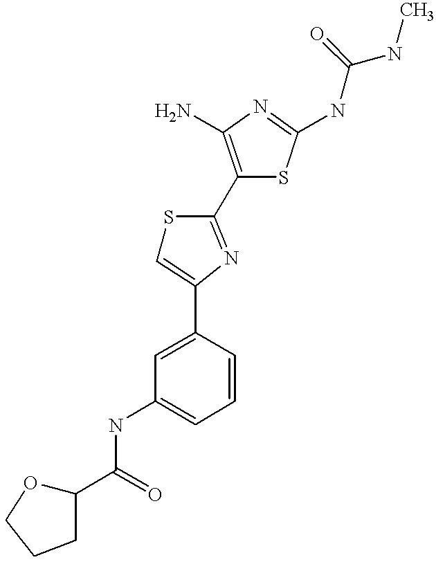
C1(C(=O)NC2=CC=CC(C3=CSC(C4=C(N)N=C(NC(NC)=O)S4)=N3)=C2)OCCC1
